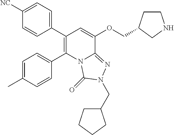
C1(C2=C(C3=CC=C(C)C=C3)N3C(=NN(CC4CCCC4)C3=O)C(OCC3CCNC3)=C2)=CC=C([NC])C=C1
